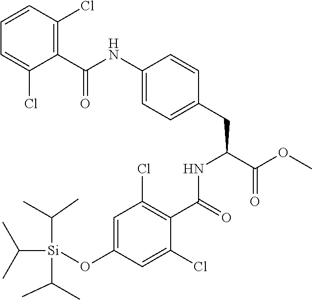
C1=C(O[Si](C(C)C)(C(C)C)C(C)C)C=C(Cl)C(C(=O)NC(CC2=CC=C(NC(C3=C(Cl)C=CC=C3Cl)=O)C=C2)C(OC)=O)=C1Cl
